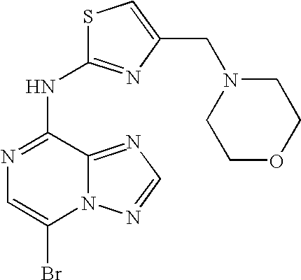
N1=C(NC2=NC(CN3CCOCC3)=CS2)C2=NC=NN2C(Br)=C1
